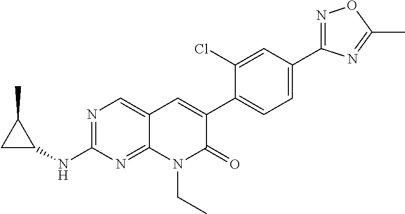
N1=C(C2=CC=C(C3=CC4=CN=C(NC5C(C)C5)N=C4N(CC)C3=O)C(Cl)=C2)N=C(C)O1
